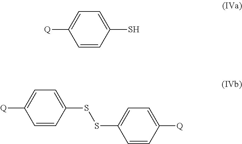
SC1=CC=C([Q])C=C1.S(C1=CC=C([Q])C=C1)SC1=CC=C([Q])C=C1
